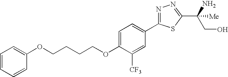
C1=CC=CC(OCCCCOC2=CC=C(C3=NN=C(C(N)([Me])CO)S3)C=C2[CF3])=C1
